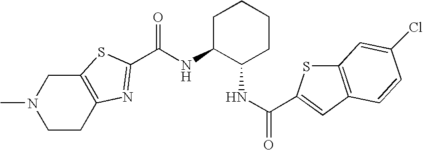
N1(C)CCC2=C(C1)SC(C(NC1C(NC(=O)C3=CC4=C(S3)C=C(Cl)C=C4)CCCC1)=O)=N2
